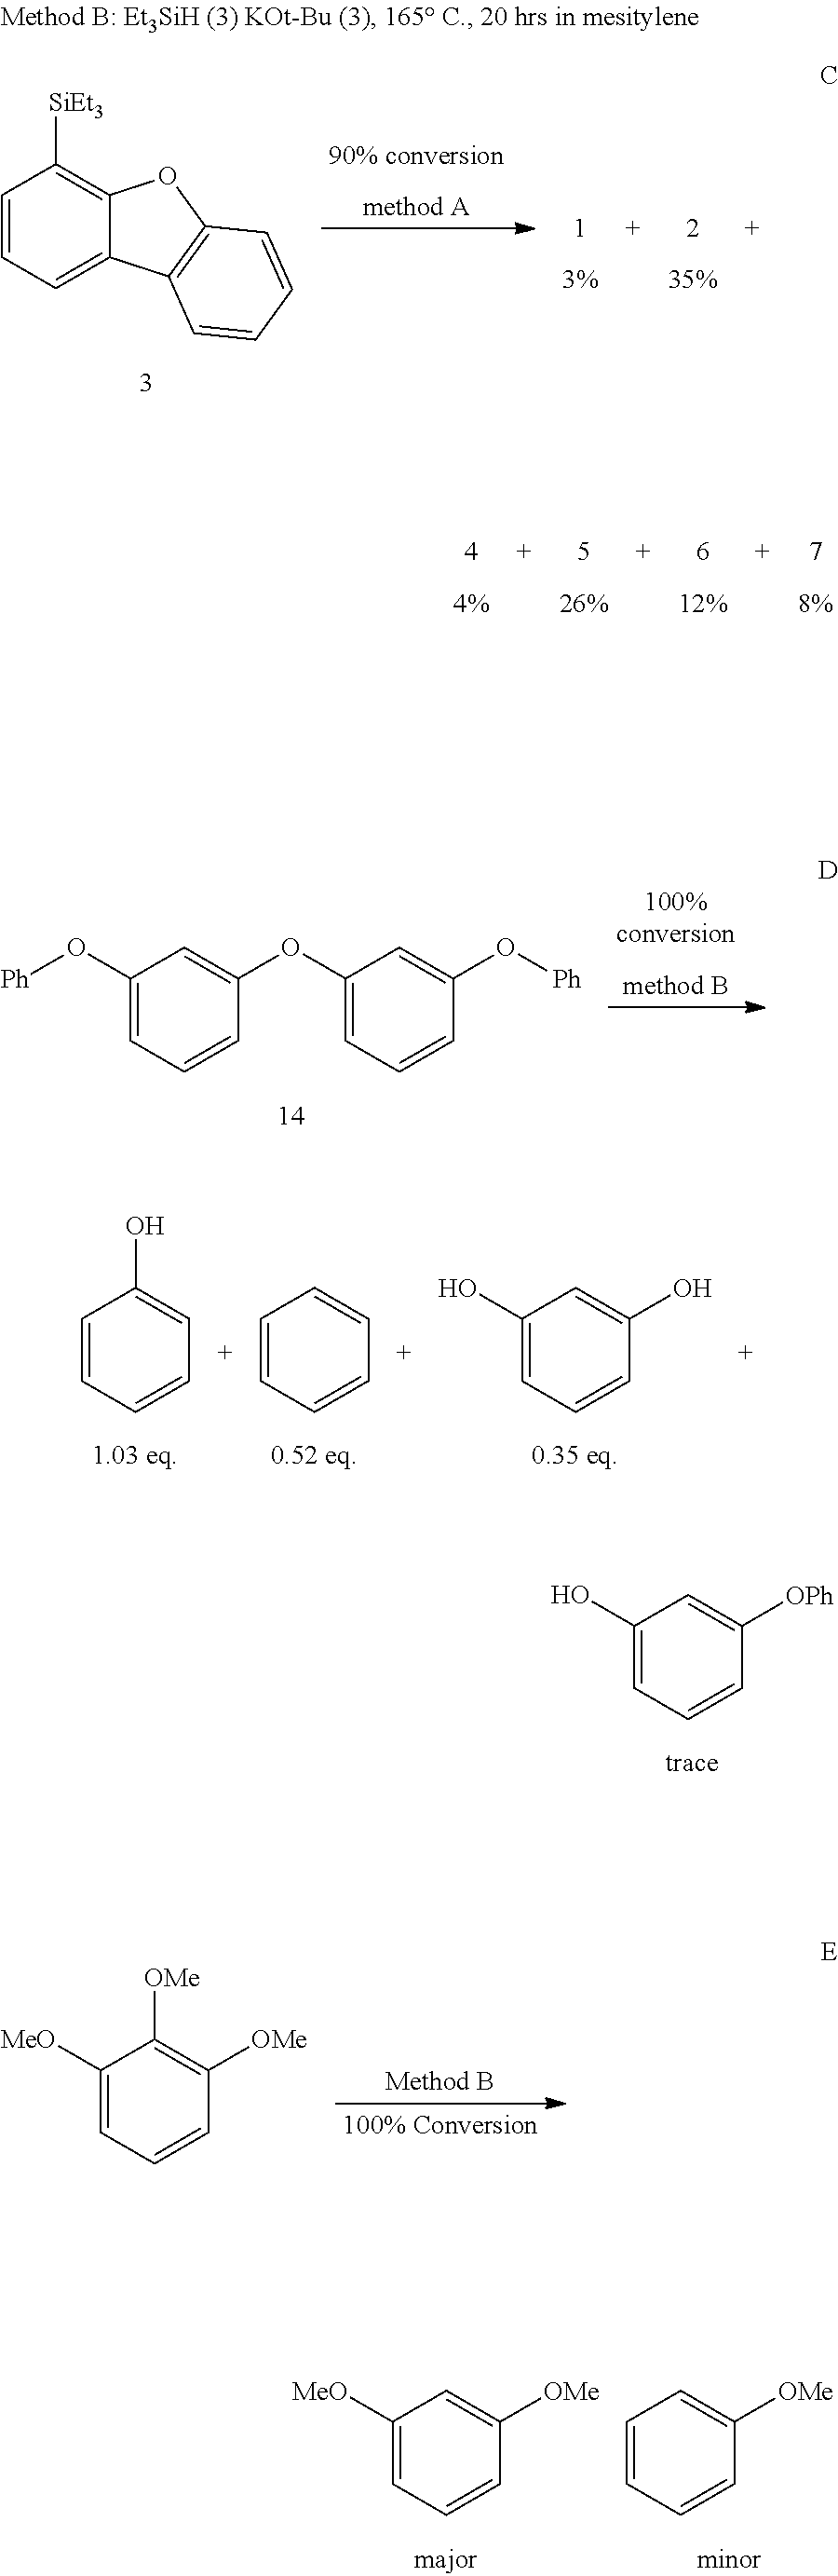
C1=CC=C2C(=C1[SiEt3])OC1=C2C=CC=C1.C1(O[Ph])=CC=CC(OC2=CC=CC(O[Ph])=C2)=C1.C1=CC=CC=C1O.C1=CC=CC=C1.C1(O)=CC=CC(O)=C1.C1(O)=CC=CC([OPh])=C1.C1([MeO])=CC=CC([OMe])=C1[OMe].C1([MeO])=CC=CC([OMe])=C1.C1=CC=CC([OMe])=C1
